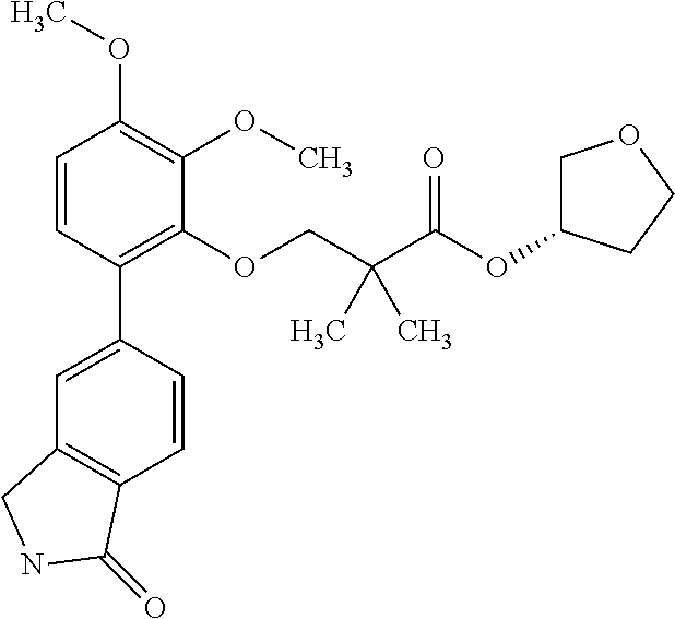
C1=CC(C2=CC3=C(C=C2)C(=O)NC3)=C(OCC(C(OC2COCC2)=O)(C)C)C(OC)=C1OC
